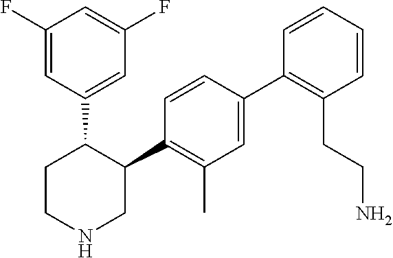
C1(C2=C(C)C=C(C3=C(CCN)C=CC=C3)C=C2)C(C2=CC(F)=CC(F)=C2)CCNC1
